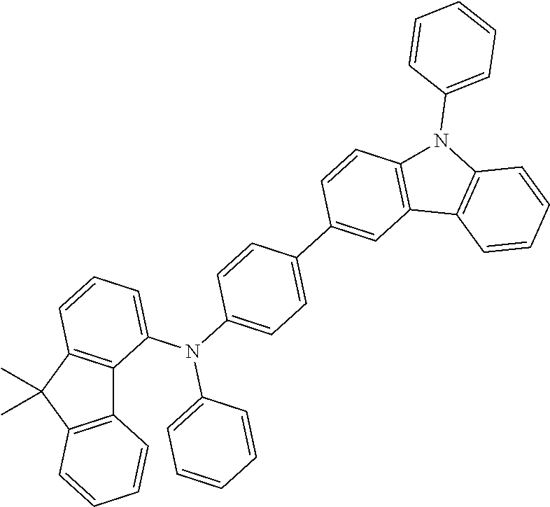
C12=C(C(C)(C)C3=C1C(N(C1=CC=C(C4=CC5=C(C=C4)N(C4=CC=CC=C4)C4=C5C=CC=C4)C=C1)C1=CC=CC=C1)=CC=C3)C=CC=C2
